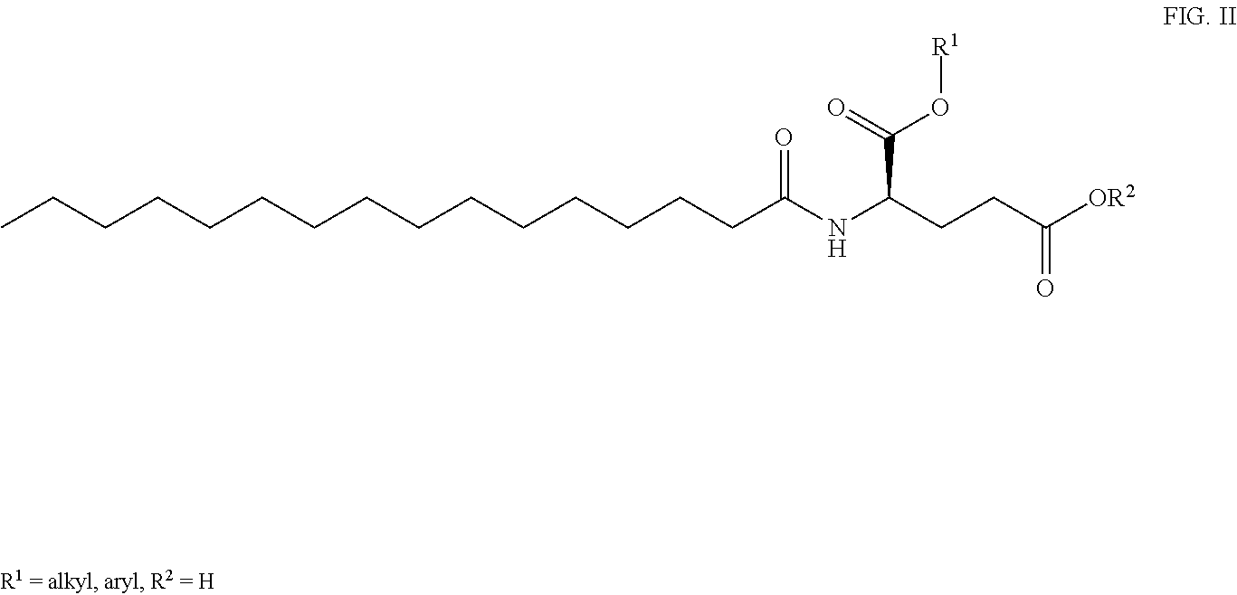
CCCCCCCCCCCCCCCC(NC(CCC([OR2])=O)C(=O)O[R1])=O
